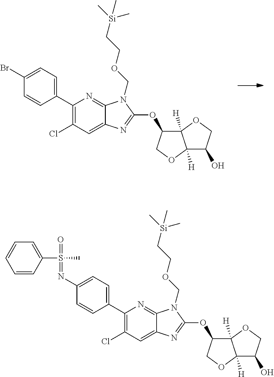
BrC1=CC=C(C2=C(Cl)C=C3C(=N2)N(COCC[Si](C)(C)C)C(OC2C4([H])C([H])(OC2)C(O)CO4)=N3)C=C1.C1(N=S(C2=CC=CC=C2)(C)=O)=CC=C(C2=C(Cl)C=C3C(=N2)N(COCC[Si](C)(C)C)C(OC2C4([H])C([H])(OC2)C(O)CO4)=N3)C=C1
